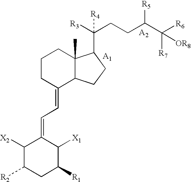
C1(=CC=C2C([X2])C([R2])CC([R1])C2[X1])C2C(C)(CCC1)C(C([R3])(CCC(C([R6])([OR8])[R7])[R5])[R4])CC2
